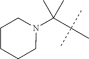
N1(C(C(C)(C)C)(C)C)CCCCC1
